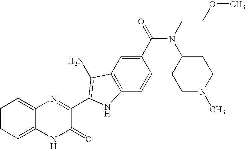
C1=C2C(=CC=C1)N=C(C1=C(N)C3=C(C=CC(C(N(CCOC)C4CCN(C)CC4)=O)=C3)N1)C(=O)N2
